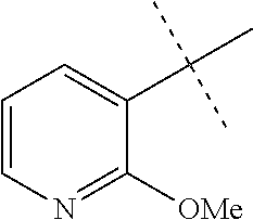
C1=CN=C([OMe])C(C(C)(C)C)=C1
